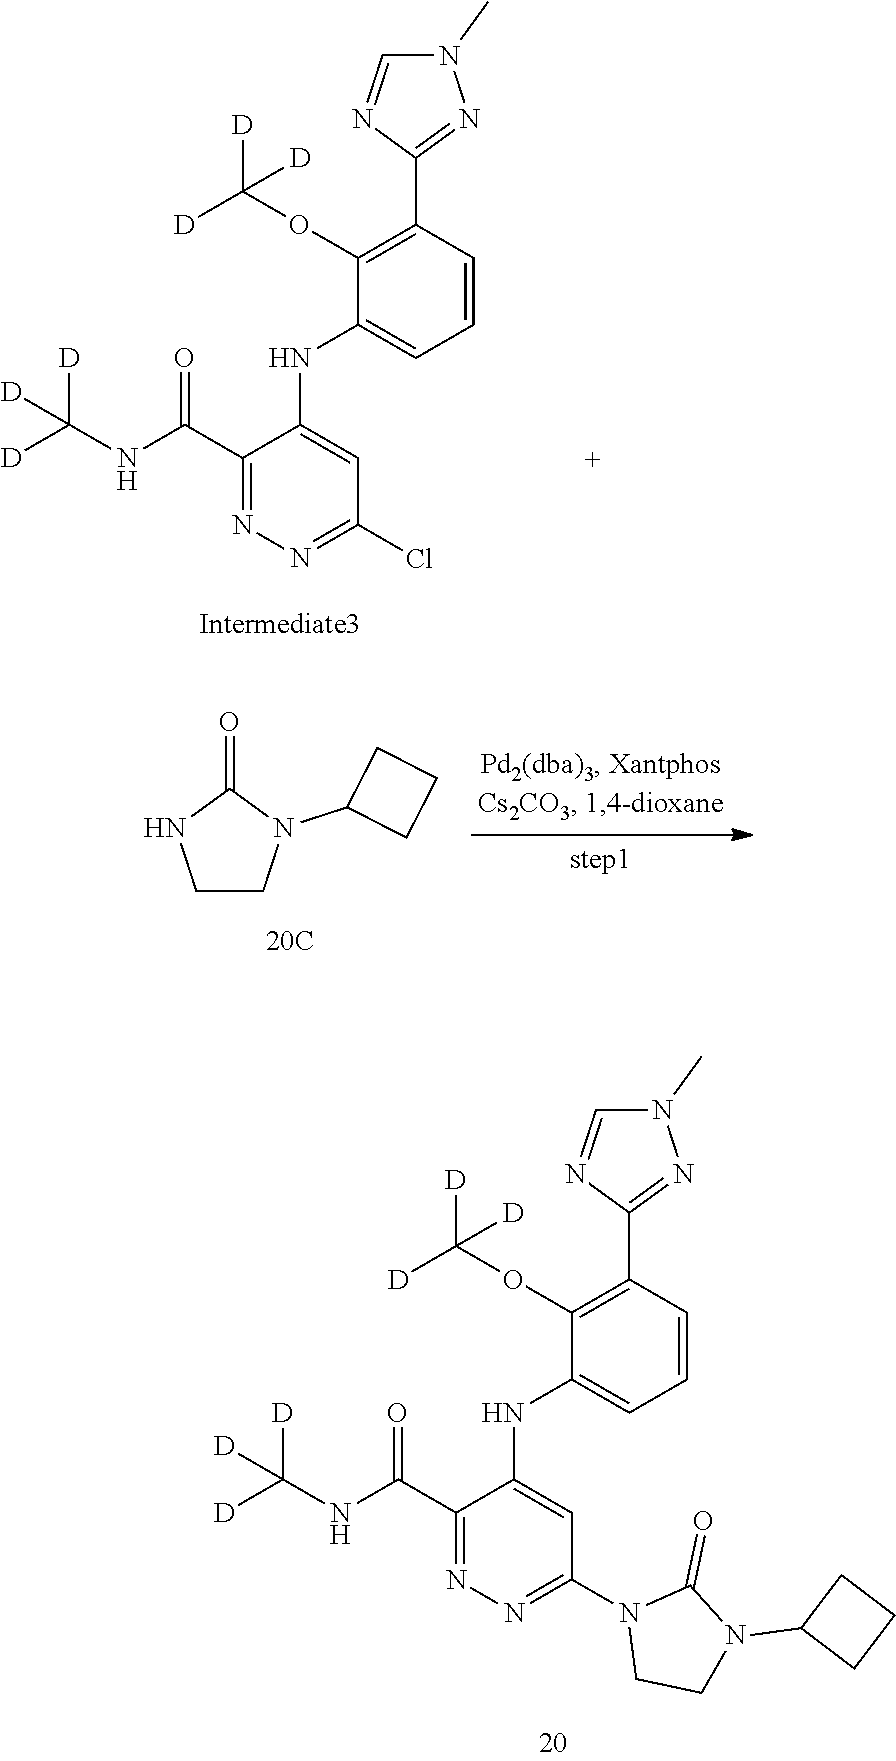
C1(C(=O)NC([D])([D])[D])=NN=C(Cl)C=C1NC1=CC=CC(C2=NN(C)C=N2)=C1OC([D])([D])[D].C1CN(C2CCC2)C(=O)N1.C1(C(=O)NC([D])([D])[D])=NN=C(N2CCN(C3CCC3)C2=O)C=C1NC1=CC=CC(C2=NN(C)C=N2)=C1OC([D])([D])[D]
